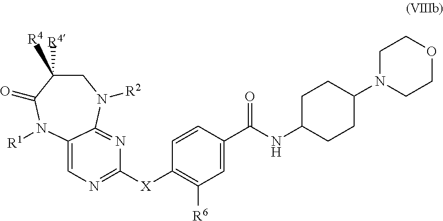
C1C([R4])([R4])C(=O)N([R1])C2=CN=C([X]C3=C([R6])C=C(C(=O)NC4CCC(N5CCOCC5)CC4)C=C3)N=C2N1[R2]
